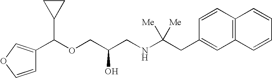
C1(C(OCC(CNC(CC2=CC3=C(C=C2)C=CC=C3)([Me])[Me])O)C2CC2)=COC=C1
